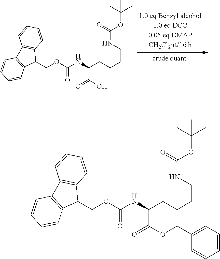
C1(COC(NC(CCCCNC(=O)OC(C)(C)C)C(O)=O)=O)C2=C(C3=C1C=CC=C3)C=CC=C2.C1(COC(NC(CCCCNC(=O)OC(C)(C)C)C(OCC2=CC=CC=C2)=O)=O)C2=C(C3=C1C=CC=C3)C=CC=C2
